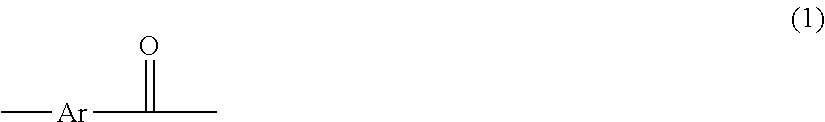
C[Ar]C(=O)C
